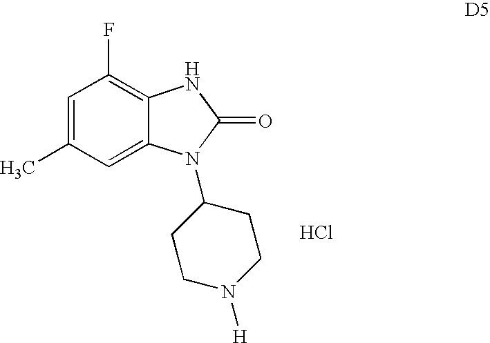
C1=C(C)C=C2C(=C1F)NC(=O)N2C1CCN([H])CC1.Cl
